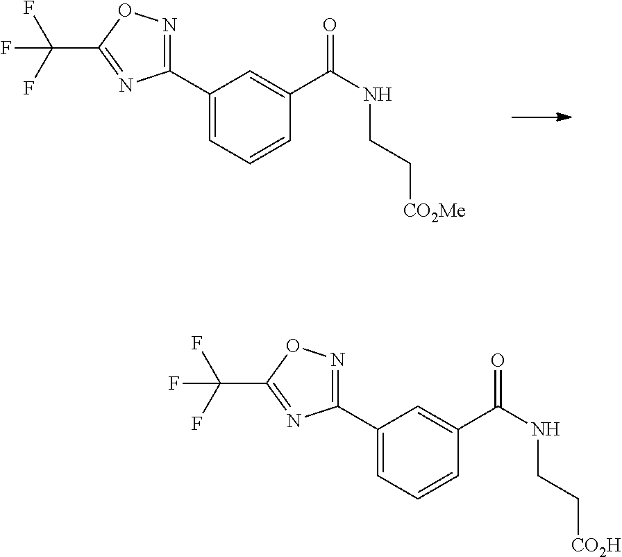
C1(C2=NOC(C(F)(F)F)=N2)=CC=CC(C(NCC[CO2Me])=O)=C1.C1(C2=NOC(C(F)(F)F)=N2)=CC=CC(C(NCC[CO2H])=O)=C1
